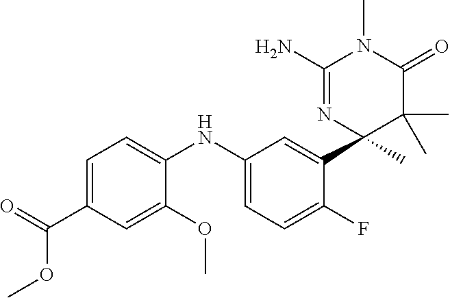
C1=C(NC2=CC=C(C(=O)OC)C=C2OC)C=C(C2(C)C(C)(C)C(=O)N(C)C(N)=N2)C(F)=C1
